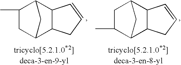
C1C2C3C(C(C1C)C2)C=CC3.C1(C)C2C3C(C(C1)C2)C=CC3
